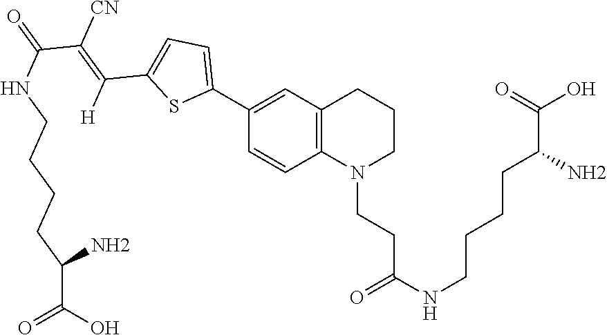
C12=C(C=C(C3=CC=C(C(=C([CN])C(=O)NCCCCC(N)C(O)=O)[H])S3)C=C1)CCCN2CCC(NCCCCC(C(=O)O)N)=O
